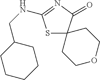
S1C2(C(=O)N=C1NCC1CCCCC1)CCOCC2
